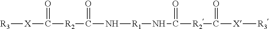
[R3][X]C(=O)[R2]C(=O)N[R1]NC(=O)[R2]C(=O)[X][R3]
